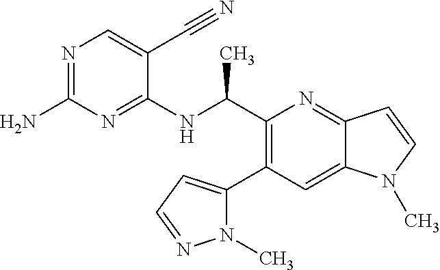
C1(C(NC2=NC(N)=NC=C2C#N)C)=C(C2=CC=NN2C)C=C2C(=N1)C=CN2C
